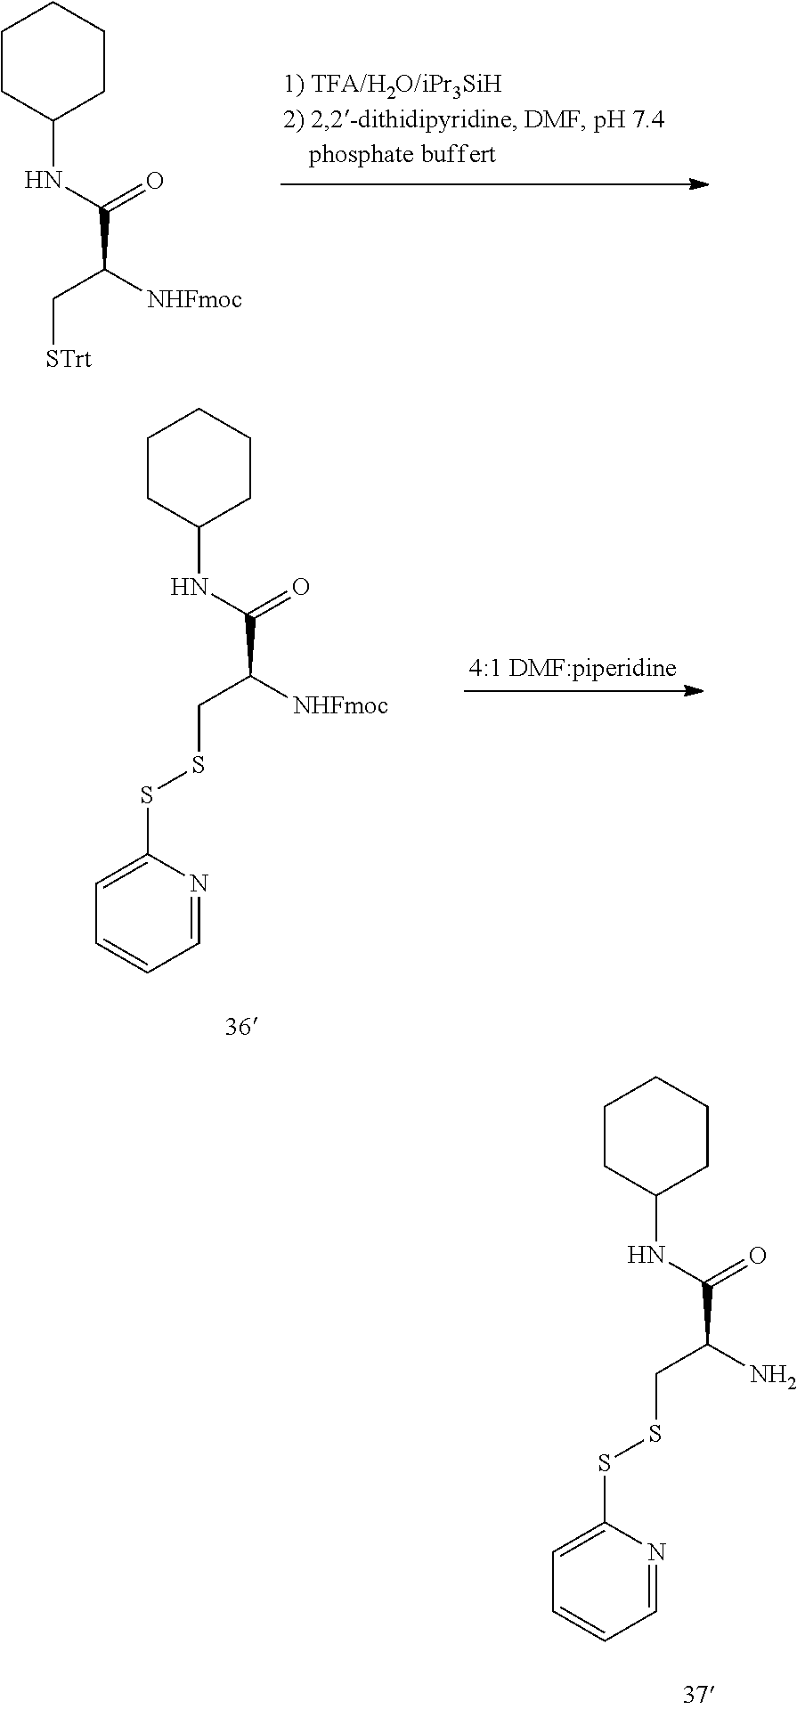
C1CC(NC(C([NHFmoc])C[STrt])=O)CCC1.C1CC(NC(C([NHFmoc])CSSC2=CC=CC=N2)=O)CCC1.C1CC(NC(C(N)CSSC2=CC=CC=N2)=O)CCC1
